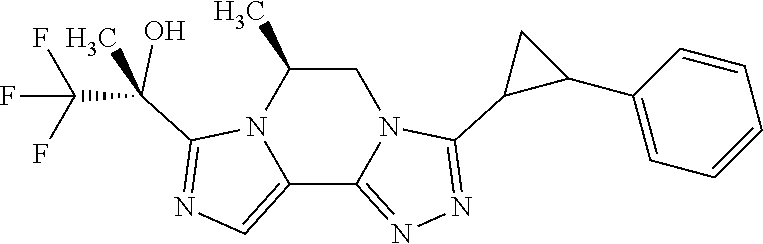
C1C(C)N2C(=CN=C2C(C(F)(F)F)(O)C)C2=NN=C(C3CC3C3=CC=CC=C3)N12
